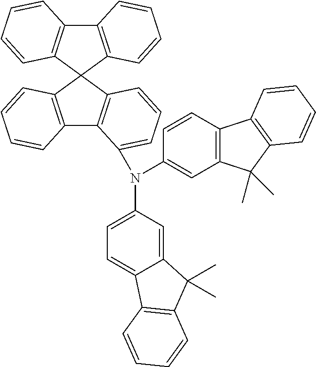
C12=C(C3(C4=C1C(N(C1=CC=C5C(=C1)C(C)(C)C1=C5C=CC=C1)C1=CC5=C(C=C1)C1=C(C5(C)C)C=CC=C1)=CC=C4)C1=C(C4=C3C=CC=C4)C=CC=C1)C=CC=C2
